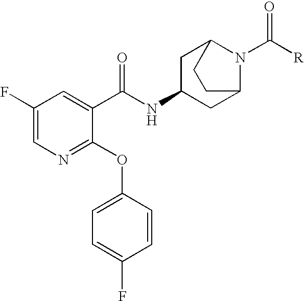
N1=C(OC2=CC=C(F)C=C2)C(C(NC2CC3N(C([R])=O)C(C2)CC3)=O)=CC(F)=C1
